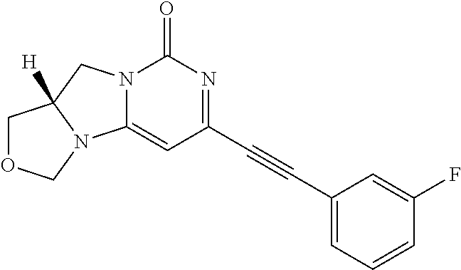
N12C(=O)N=C(C#CC3=CC=CC(F)=C3)C=C1N1C([H])(C2)COC1
